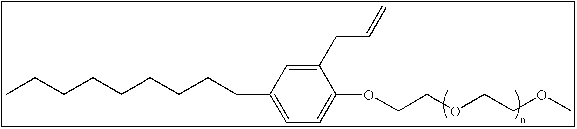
CCCCCCCCCC1=CC=C(OCCOCCOC)C(CC=C)=C1
